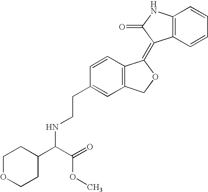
C12=C(C=CC=C1)C(=C1C3=C(CO1)C=C(CCNC(C1CCOCC1)C(OC)=O)C=C3)C(=O)N2
